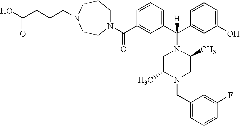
N1(C(C2=CC(C(C3=CC(O)=CC=C3)(N3CC(C)N(CC4=CC=CC(F)=C4)CC3C)[H])=CC=C2)=O)CCCN(CCCC(O)=O)CC1
